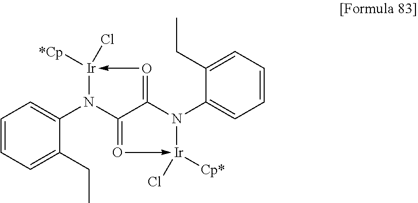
C1=CC=C(CC)C(N2C3=O->[Ir](Cl)([Cp*])N(C4=CC=CC=C4CC)C3=O->[Ir]2([*Cp])Cl)=C1
